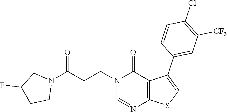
N1(CCC(N2CC(F)CC2)=O)C=NC2=C(C1=O)C(C1=CC([CF3])=C(Cl)C=C1)=CS2
